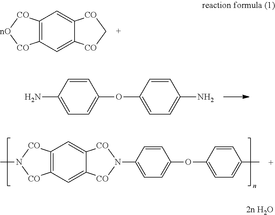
C1=CC(N)=CC=C1OC1=CC=C(N)C=C1.C12=C(C=C3C(=C1)[CO]C[CO]3)[CO][nO][CO]2.C1=CC(N2[CO]C3=CC4=C(C=C3[CO]2)[CO]N(C)[CO]4)=CC=C1OC1=CC=C(C)C=C1
